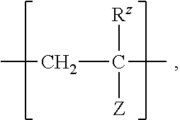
C(C(C)([Rz])[Z])C
